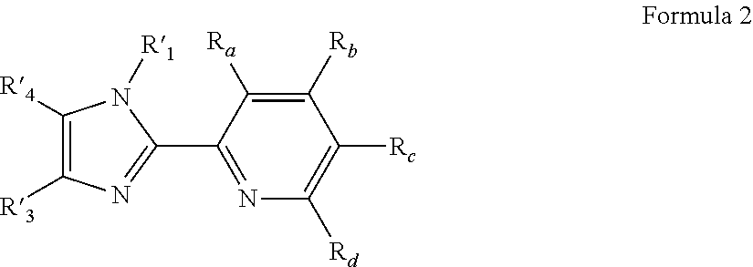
C1([Rd])=C([Rc])C([Rb])=C([Ra])C(C2=NC([R3])=C([R4])N2[R1])=N1
